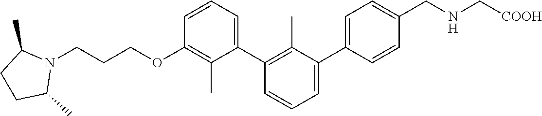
C1(OCCCN2C(C)CCC2C)=C(C)C(C2=C(C)C(C3=CC=C(CNC[COOH])C=C3)=CC=C2)=CC=C1
